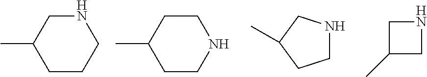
CC1CCCNC1.CC1CCNCC1.C1NCC(C)C1.C1C(C)CN1
